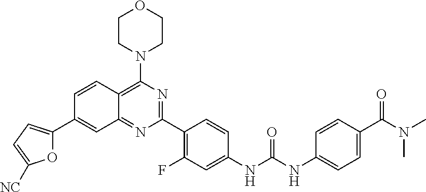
C1CN(C2=C3C(=NC(C4=C(F)C=C(NC(=O)NC5=CC=C(C(=O)N(C)C)C=C5)C=C4)=N2)C=C(C2=CC=C([NC])O2)C=C3)CCO1
